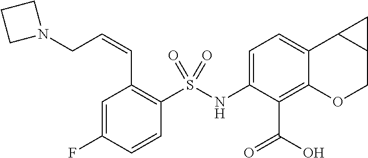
C1=C(NS(C2=C(C=CCN3CCC3)C=C(F)C=C2)(=O)=O)C(C(O)=O)=C2C(=C1)C1C(CO2)C1
